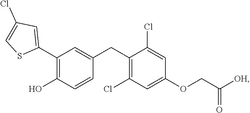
C1(C2=C(O)C=CC(CC3=C(Cl)C=C(OCC([OH])=O)C=C3Cl)=C2)=CC(Cl)=CS1
